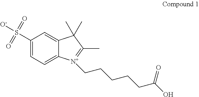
C1(S([O-])(=O)=O)=CC=C2C(=C1)C(C)(C)C(C)=[N+]2CCCCCC(O)=O
